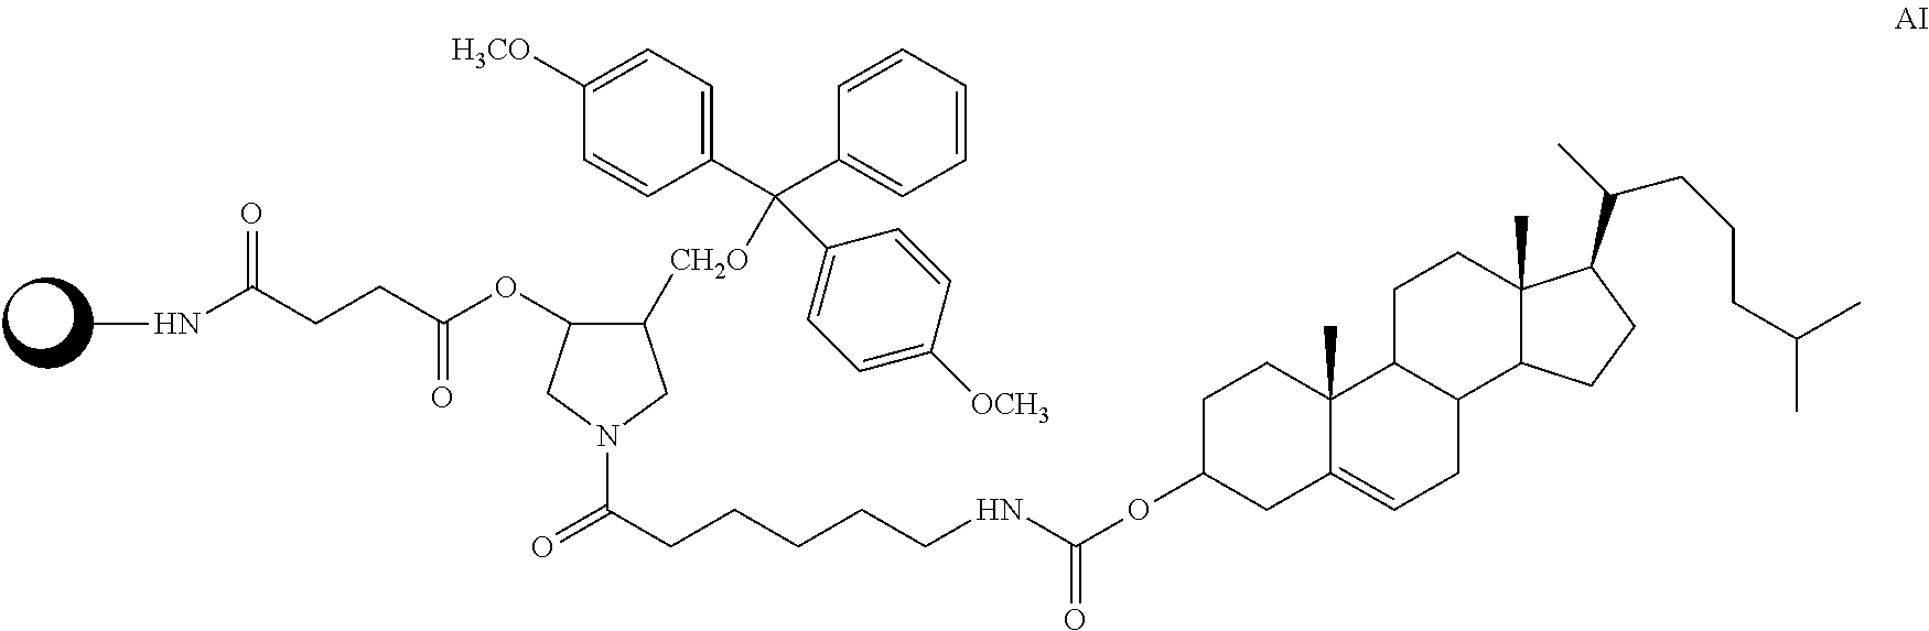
C1([CH2O]C(C2=CC=C([OCH3])C=C2)(C2=CC=C([H3CO])C=C2)C2=CC=CC=C2)CN(C(CCCCCNC(OC2CC3=CCC4C(C3(C)CC2)CCC2(C)C4CCC2C(C)CCCC(C)C)=O)=O)CC1OC(CCC(NC)=O)=O
